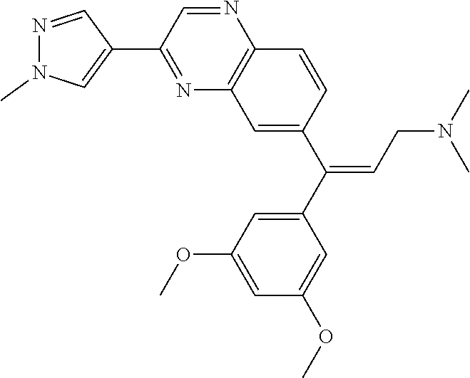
N1=CC(C2=CN(C)N=C2)=NC2=C1C=CC(C(=CCN(C)C)C1=CC(OC)=CC(OC)=C1)=C2
